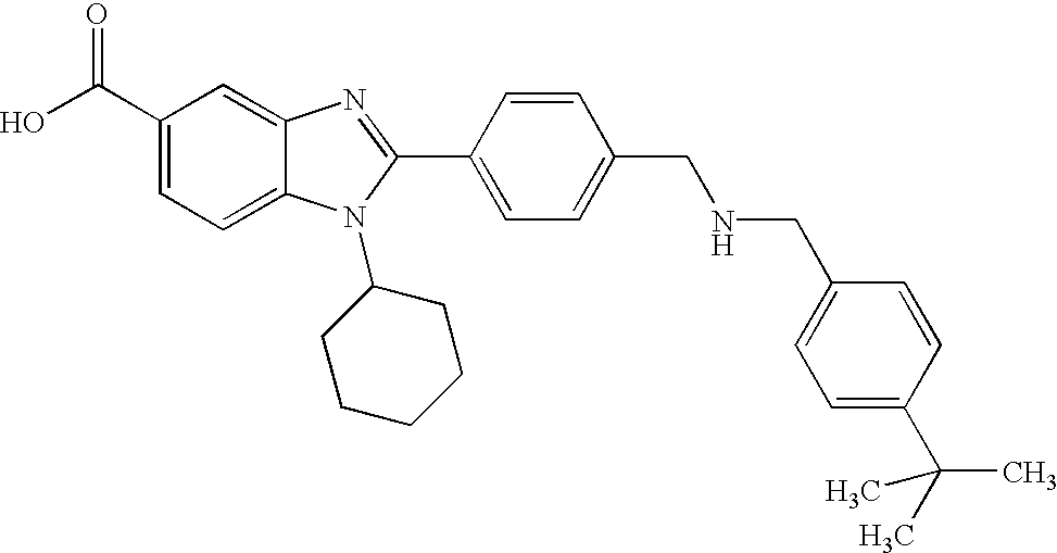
OC(C1=CC=C2C(=C1)N=C(C1=CC=C(CNCC3=CC=C(C(C)(C)C)C=C3)C=C1)N2C1CCCCC1)=O
